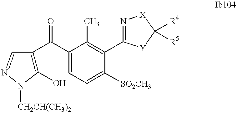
C1(O)=C(C(C2=CC=C([SO2CH3])C(C3=N[X]C([R4])([R5])[Y]3)=C2C)=O)C=NN1[CH2CH(CH3)2]
